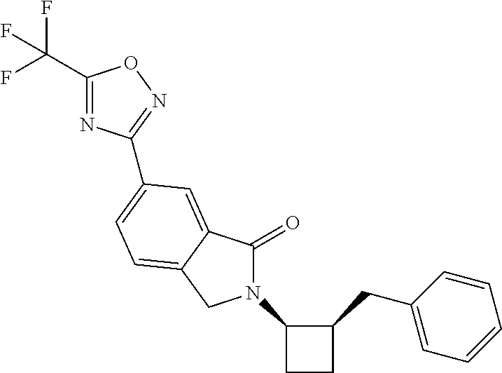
C1(C(F)(F)F)=NC(C2=CC=C3C(=C2)C(=O)N(C2CCC2CC2=CC=CC=C2)C3)=NO1
